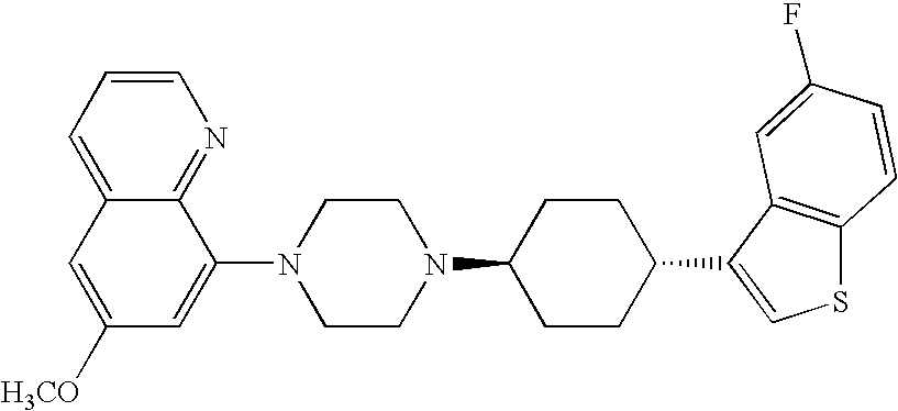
C1=CC=C2C(=N1)C(N1CCN(C3CCC(C4=CSC5=C4C=C(F)C=C5)CC3)CC1)=CC([H3CO])=C2
